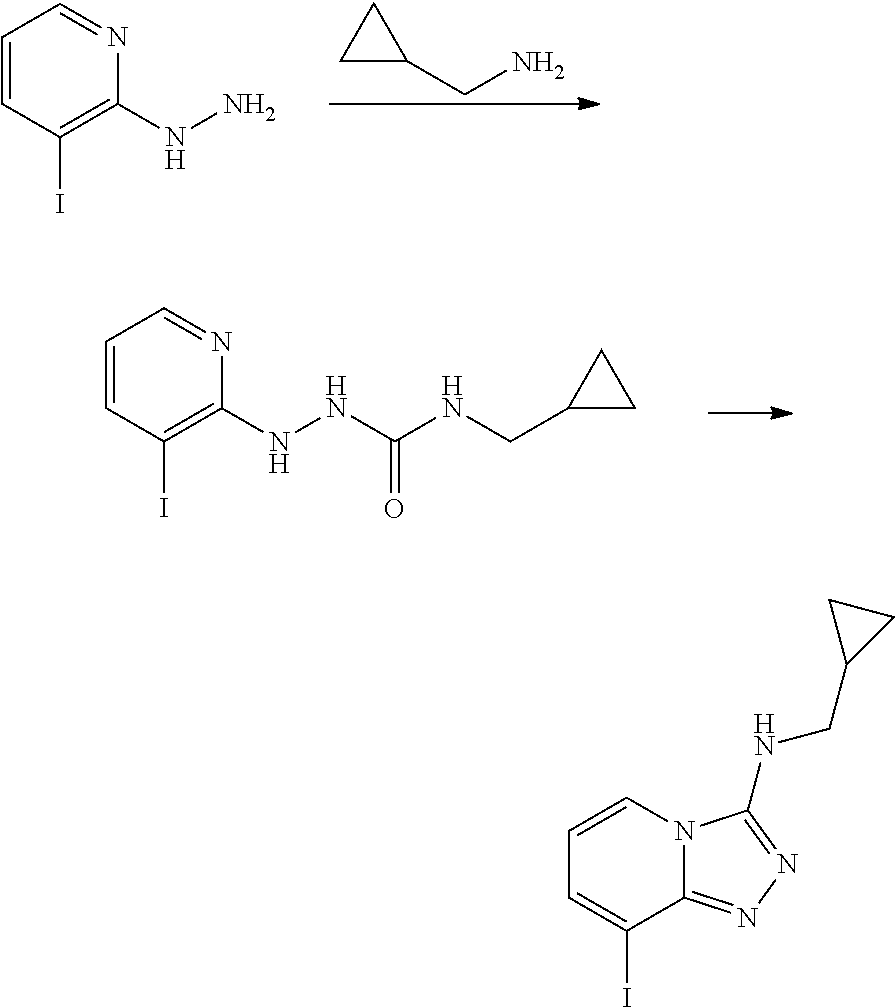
C1=CC(I)=C(NN)N=C1.C1C(CN)C1.C1=CC(I)=C(NNC(NCC2CC2)=O)N=C1.C1=CN2C(=NN=C2NCC2CC2)C(I)=C1
